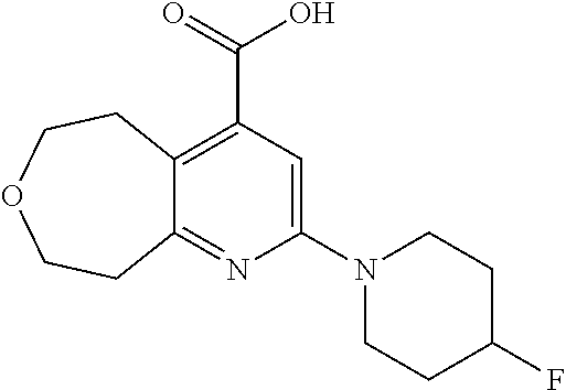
C12=C(C(=O)O)C=C(N3CCC(F)CC3)N=C1CCOCC2
